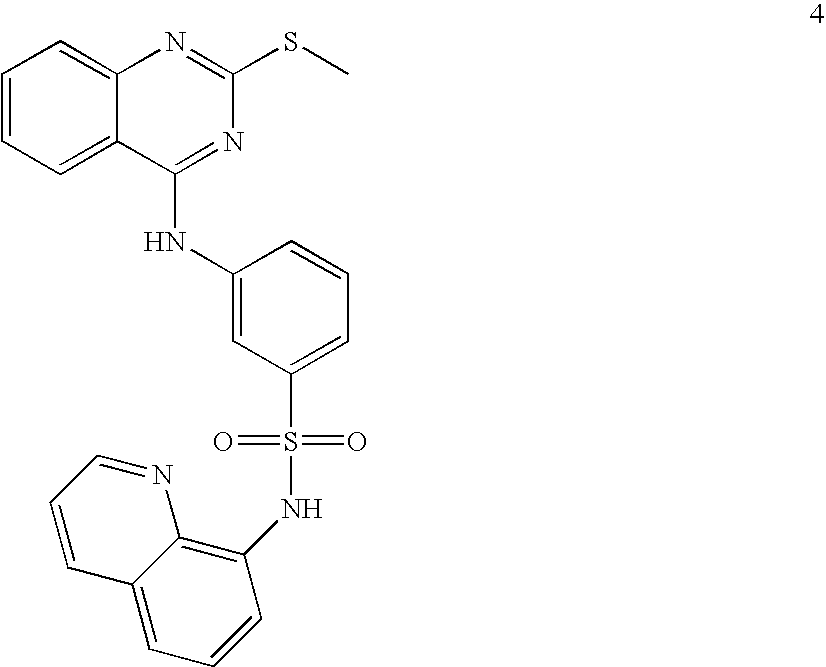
C1=CC=C2C(=C1)N=C(SC)N=C2NC1=CC(S(=O)(=O)NC2=C3C(=CC=C2)C=CC=N3)=CC=C1
